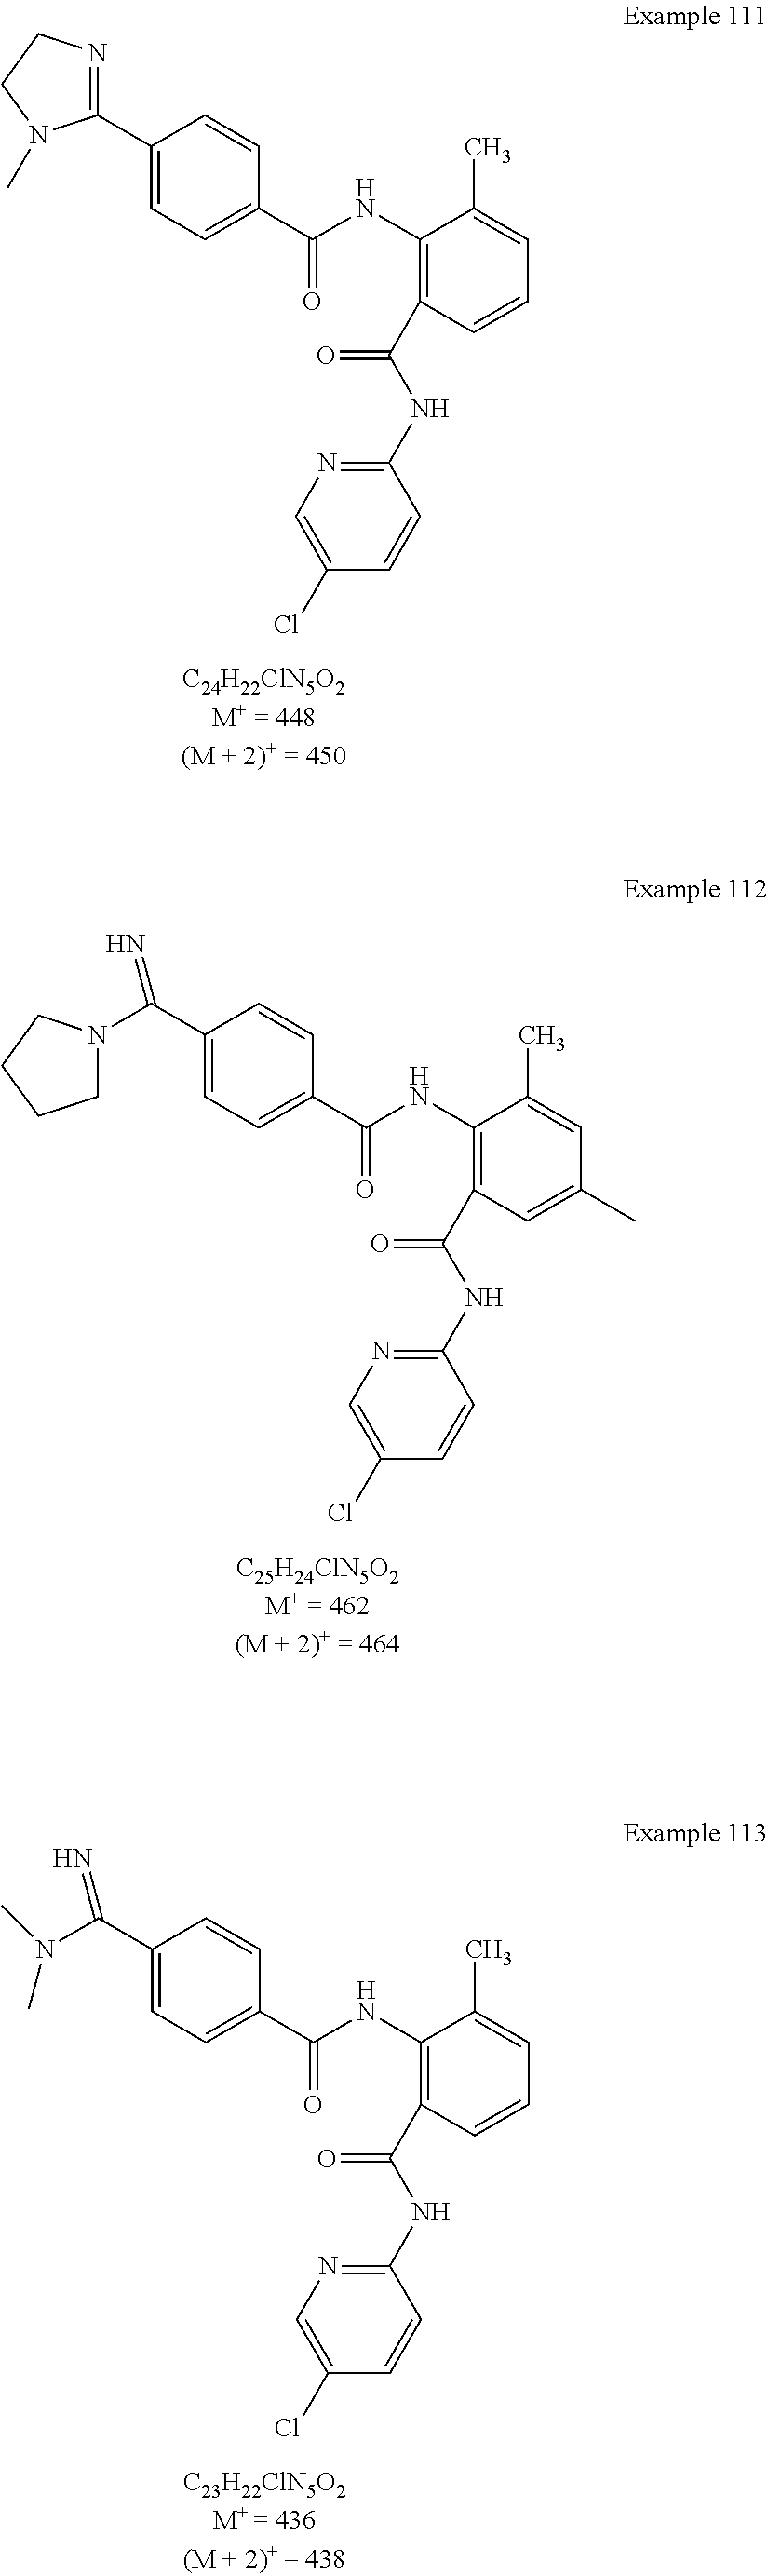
C1(C2=CC=C(C(NC3=C(C(NC4=NC=C(Cl)C=C4)=O)C=CC=C3C)=O)C=C2)=NCCN1C.C(C1=CC=C(C(NC2=C(C(NC3=NC=C(Cl)C=C3)=O)C=C(C)C=C2C)=O)C=C1)(N1CCCC1)=N.C(C1=CC=C(C(NC2=C(C(NC3=NC=C(Cl)C=C3)=O)C=CC=C2C)=O)C=C1)(N(C)C)=N
